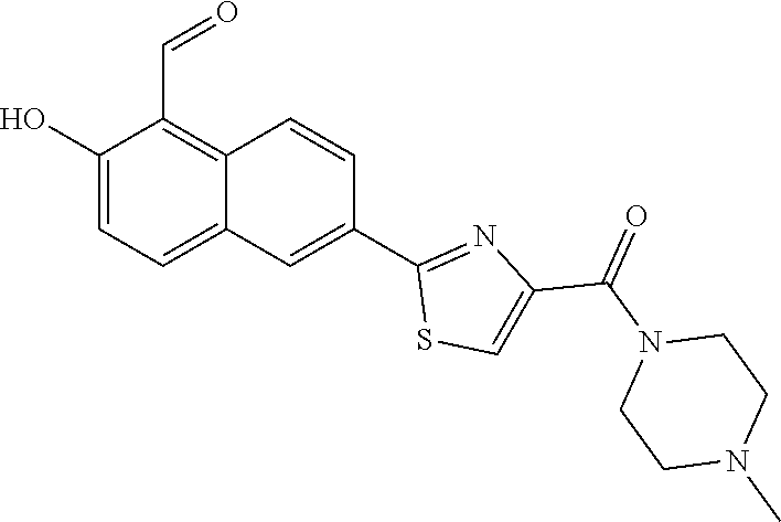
C1(O)=CC=C2C(=C1C=O)C=CC(C1=NC(C(N3CCN(C)CC3)=O)=CS1)=C2
